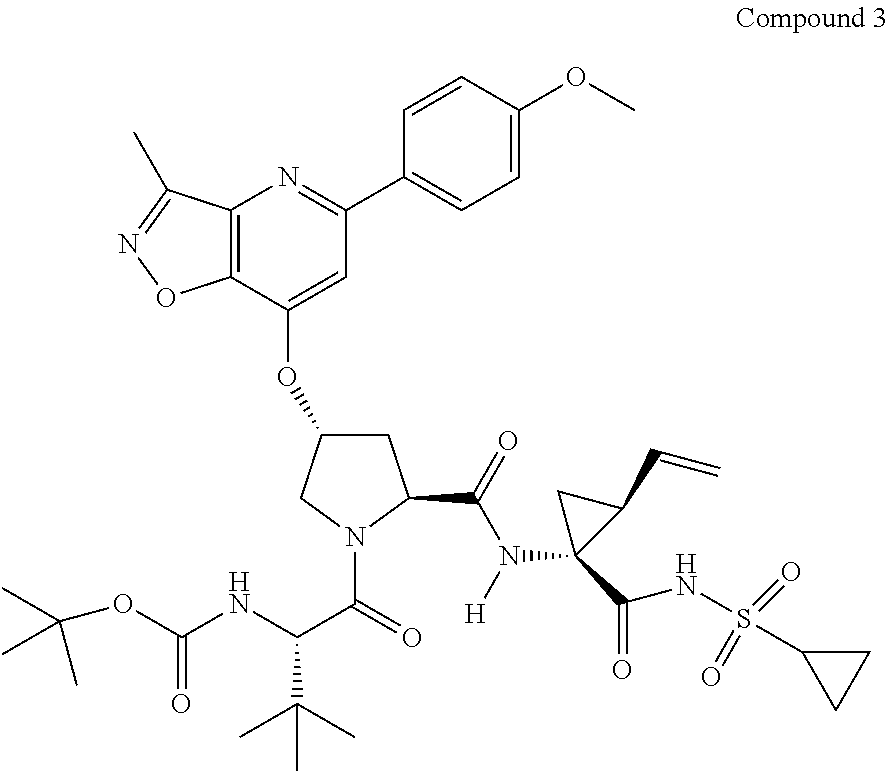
C1=CC(C2=NC3=C(C(OC4CC(C(N([H])C5(C(NS(C6CC6)(=O)=O)=O)C(C=C)C5)=O)N(C(C(C(C)(C)C)NC(OC(C)(C)C)=O)=O)C4)=C2)ON=C3C)=CC=C1OC
